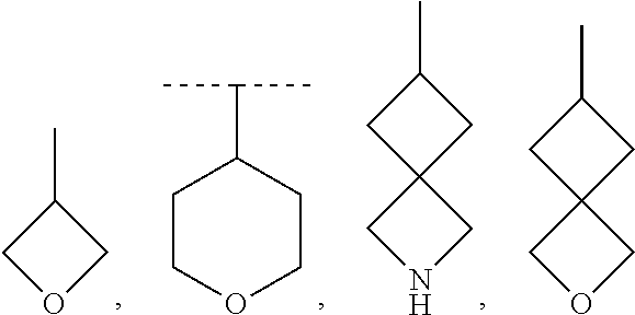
C1(C)COC1.C1(C(C)C)CCOCC1.C12(CNC1)CC(C)C2.C12(COC1)CC(C)C2
